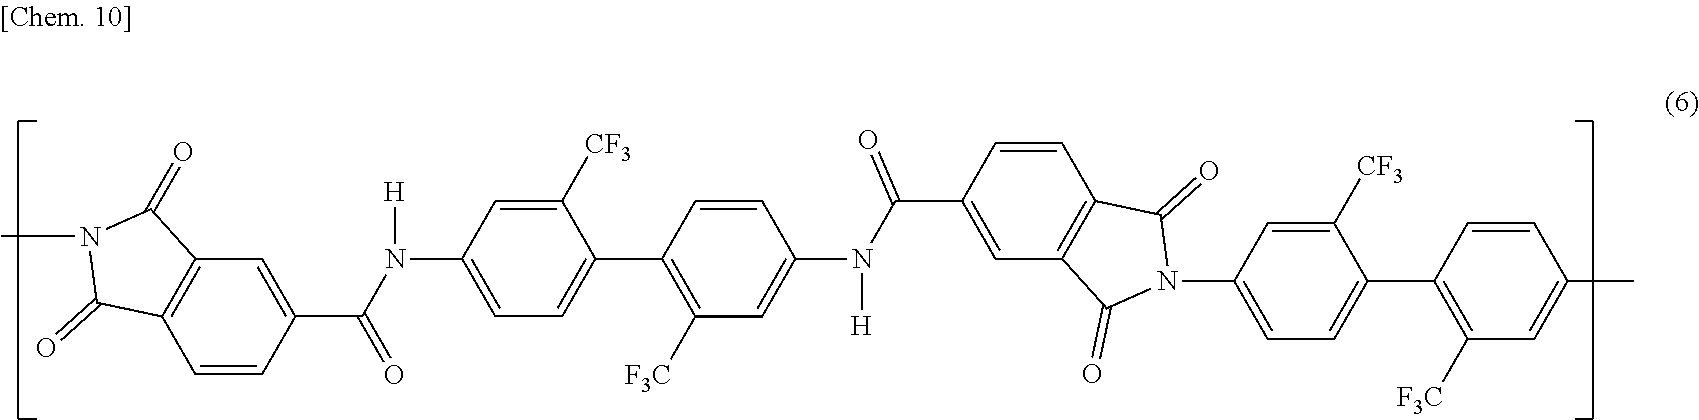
C1(C(N(C2=CC=C(C3=C([F3C])C=C(N(C(C4=CC5=C(C=C4)C(=O)N(C4=CC=C(C6=C([F3C])C=C(C)C=C6)C([CF3])=C4)C5=O)=O)[H])C=C3)C([CF3])=C2)[H])=O)=CC2=C(C=C1)C(=O)N(C)C2=O
